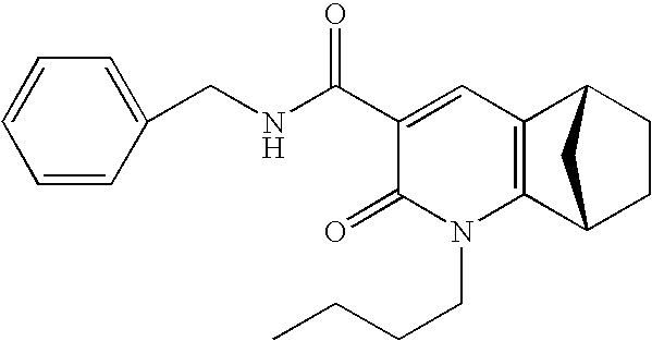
C1=CC=CC(CNC(C2=CC3=C(N(CCCC)C2=O)C2CCC3C2)=O)=C1
